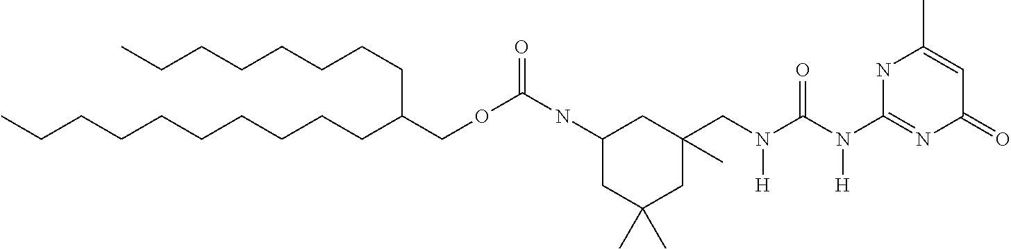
CCCCCCCCCCC(COC(NC1CC(C)(C)CC(C)(CN(C(N(C2=NC(=O)C=C(C)N2)[H])=O)[H])C1)=O)CCCCCCCC
